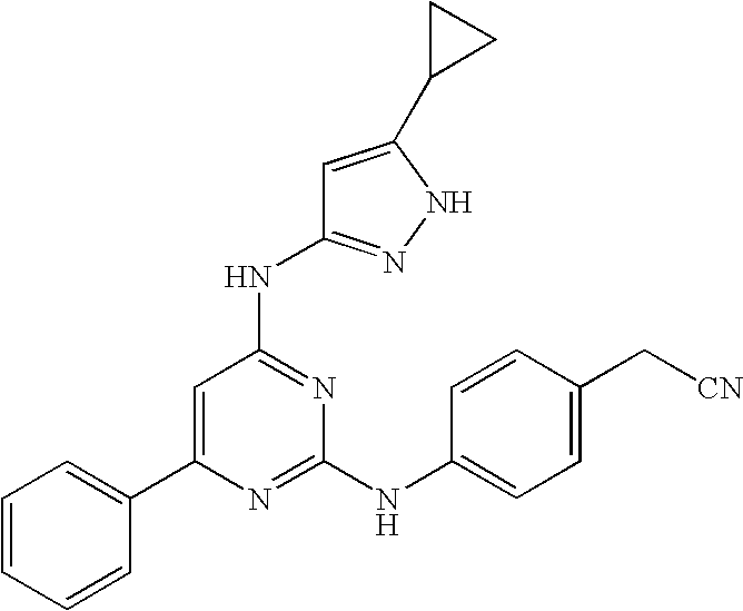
N(C1=NC(NC2=CC=C(C[CN])C=C2)=NC(C2=CC=CC=C2)=C1)C1=NNC(C2CC2)=C1
